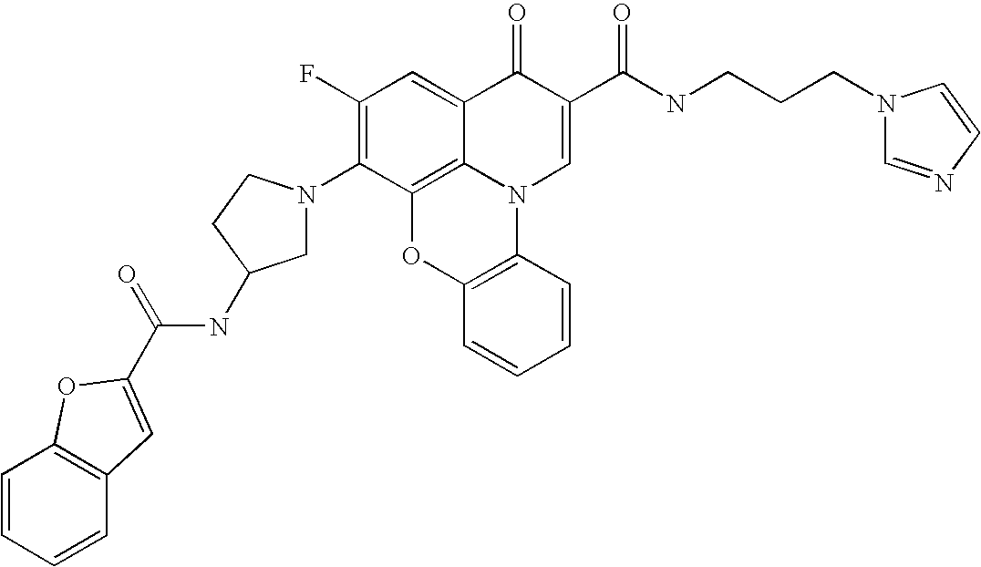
C1(F)=C(N2CC(NC(=O)C3=CC4=C(C=CC=C4)O3)CC2)C2=C3C(=C1)C(=O)C(C(NCCCN1C=NC=C1)=O)=CN3C1=C(O2)C=CC=C1
